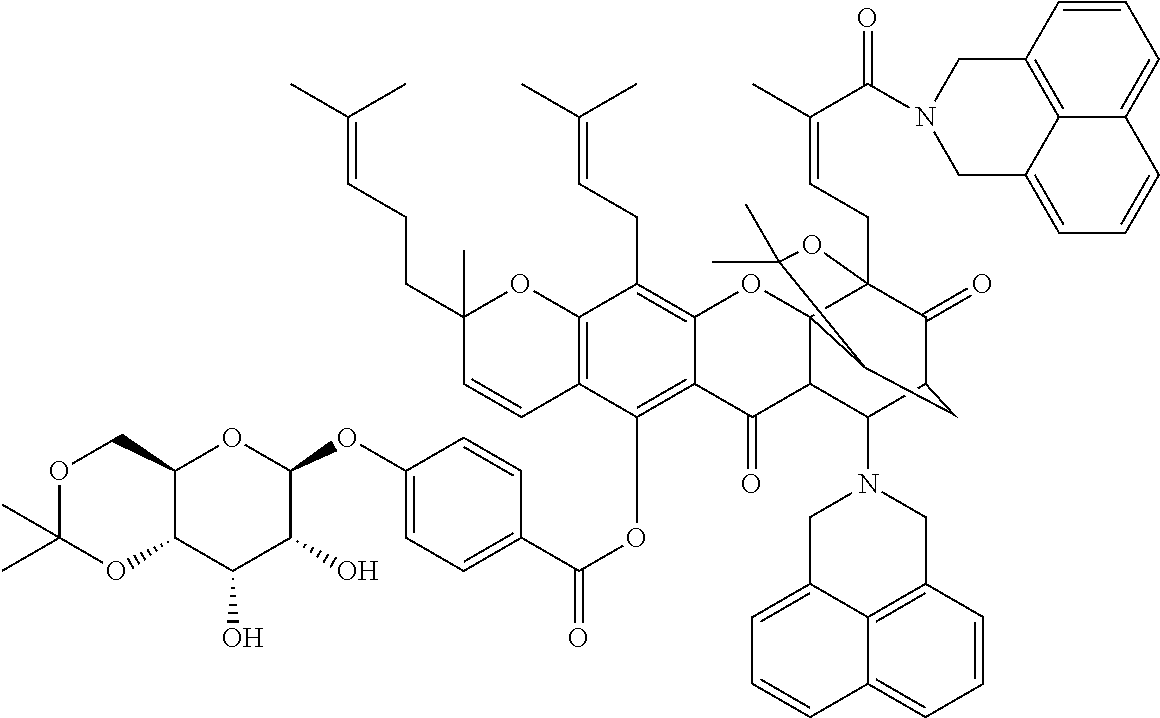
C12C(COC(C)(C)O1)OC(OC1=CC=C(C(OC3=C4C(=C(CC=C(C)C)C5=C3C=CC(C)(CCC=C(C)C)O5)OC35C(C4=O)C(N4CC6=CC=CC7=CC=CC(=C67)C4)C4C(=O)C3(CC=C(C)C(=O)N3CC6=CC=CC7=CC=CC(=C67)C3)OC(C)(C)C5C4)=O)C=C1)C(O)C2O
